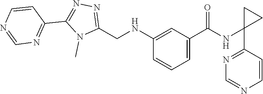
C1(NC(C2=CC=CC(NCC3=NN=C(C4=NC=NC=C4)N3C)=C2)=O)(C2=NC=NC=C2)CC1
